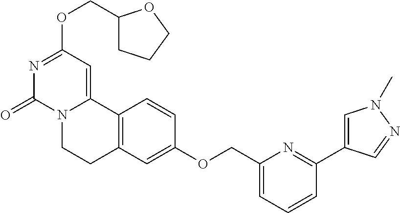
N1=C(OCC2CCCO2)C=C2N(C1=O)CCC1=C2C=CC(OCC2=CC=CC(C3=CN(C)N=C3)=N2)=C1
